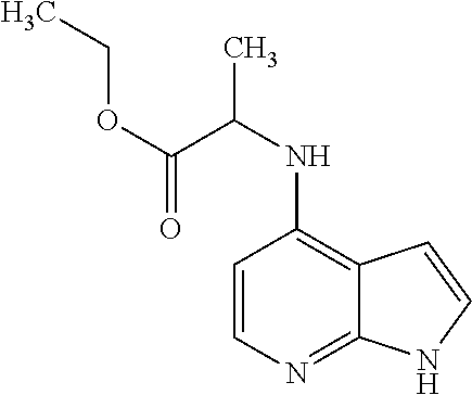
C1=CN=C2C(=C1NC(C)C(=O)OCC)C=CN2
